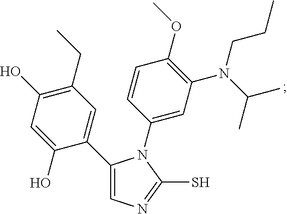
C1(C2=CN=C(S)N2C2=CC(N(C(C)C)CCC)=C(OC)C=C2)=CC(CC)=C(O)C=C1O
